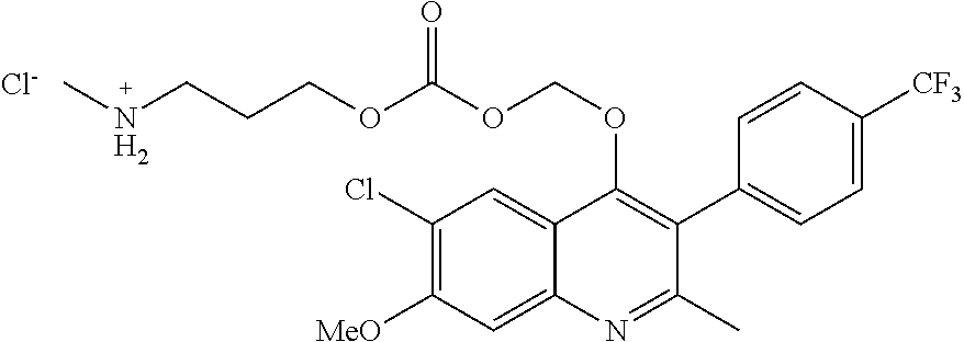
C1(Cl)=C([MeO])C=C2C(=C1)C(OCOC(OCCCNC)=O)=C(C1=CC=C([CF3])C=C1)C(C)=N2.[Cl-]
